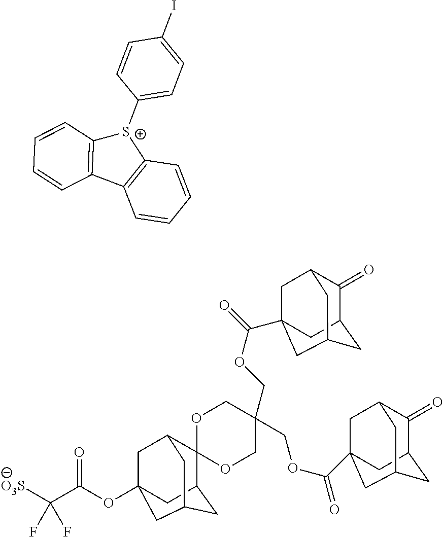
C(C(OC12CC3C4(C(CC(C1)C3)C2)OCC(COC(=O)C12CC3CC(CC(C1)C3=O)C2)(COC(=O)C12CC3CC(CC(C1)C3=O)C2)CO4)=O)([O3S])(F)F.C1=CC([S+]2C3=C(C4=C2C=CC=C4)C=CC=C3)=CC=C1I
